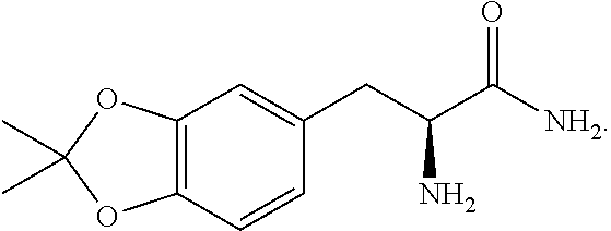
C12=C(C=CC(CC(C([NH2])=O)N)=C1)OC(C)(C)O2
